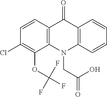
C12=C(N(CC(O)=O)C3=C(C1=O)C=CC=C3)C(OC(F)(F)F)=C(Cl)C=C2
